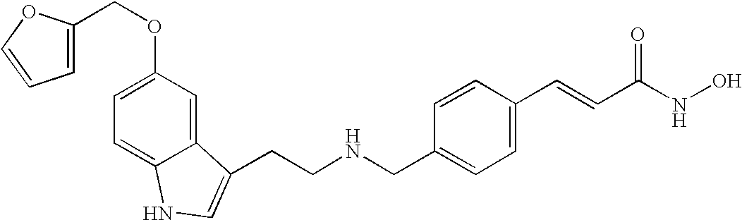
C1(CNCCC2=CNC3=CC=C(OCC4=CC=CO4)C=C32)=CC=C(C=CC(NO)=O)C=C1
